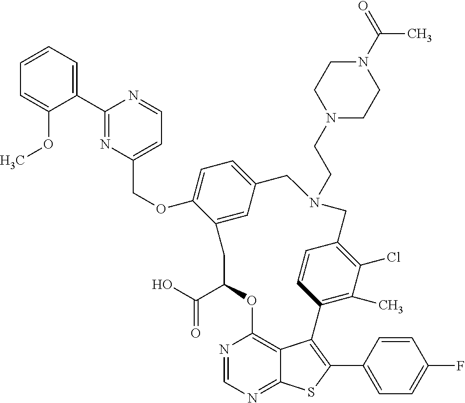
C1(C2=NC(COC3=CC=C4C=C3CC(C(O)=O)OC3=C5C(=NC=N3)SC(C3=CC=C(F)C=C3)=C5C3=C(C)C(Cl)=C(C=C3)CN(CCN3CCN(C(=O)C)CC3)C4)=CC=N2)=CC=CC=C1OC
